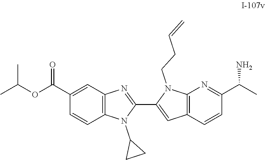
C1(C(OC(C)C)=O)=CC2=C(C=C1)N(C1CC1)C(C1=CC3=C(N1CCC=C)N=C(C(C)N)C=C3)=N2
